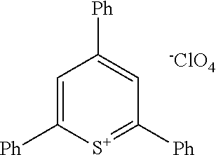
C1=C([Ph])[S+]=C([Ph])C=C1[Ph].[-ClO4]
